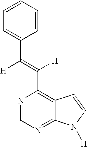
N1=CN=C2C(=C1C([H])=C([H])C1=CC=CC=C1)C=CN2[H]
